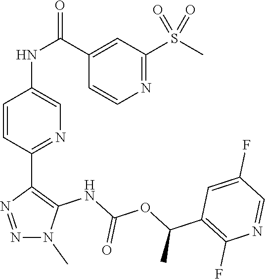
C1(C2=C(NC(OC(C3=C(F)N=CC(F)=C3)C)=O)N(C)N=N2)=NC=C(NC(C2=CC(S(C)(=O)=O)=NC=C2)=O)C=C1
